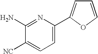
C1=C(C2=CC=CO2)N=C(N)C([NC])=C1
